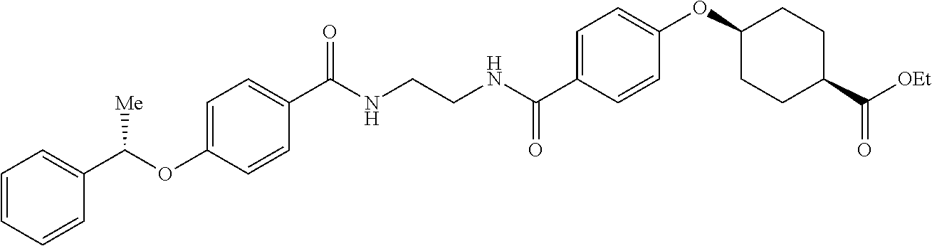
C1=C(OC(C2=CC=CC=C2)[Me])C=CC(C(NCCNC(C2=CC=C(OC3CCC(C([OEt])=O)CC3)C=C2)=O)=O)=C1
